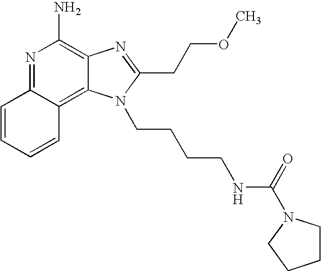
N1=C2C(=C3C(=C1N)N=C(CCOC)N3CCCCNC(=O)N1CCCC1)C=CC=C2
